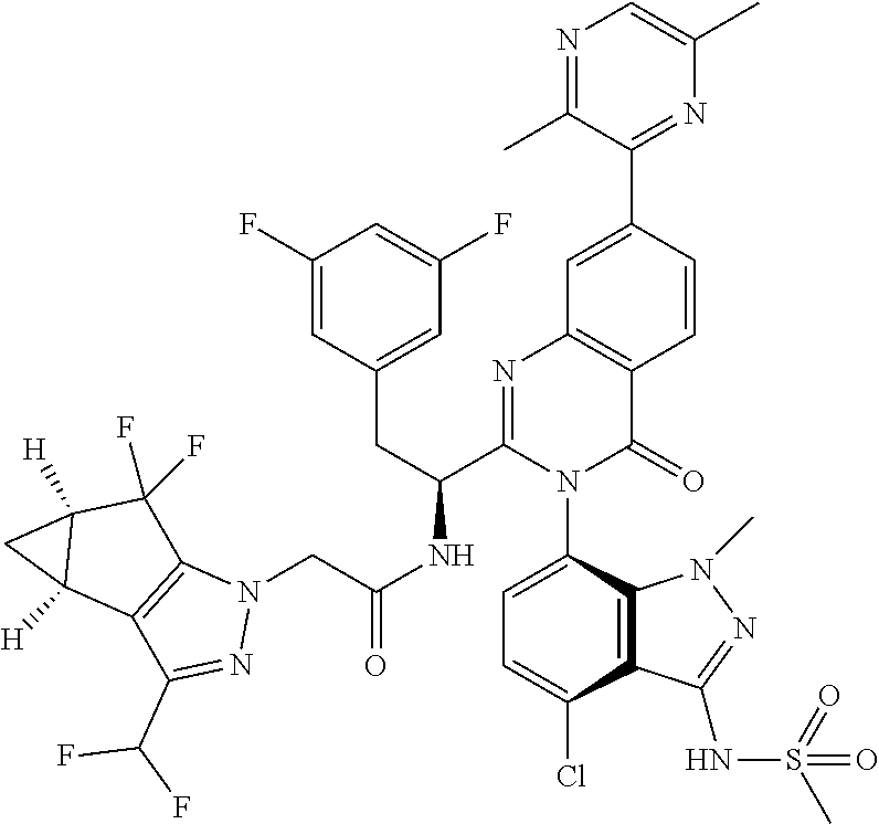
C1(F)=CC(CC(C2=NC3=C(C(=O)N2C2=CC=C(Cl)C4=C2N(C)N=C4NS(=O)(=O)C)C=CC(C2=NC(C)=CN=C2C)=C3)NC(CN2C3=C(C(C(F)F)=N2)C2([H])C([H])(C3(F)F)C2)=O)=CC(F)=C1
